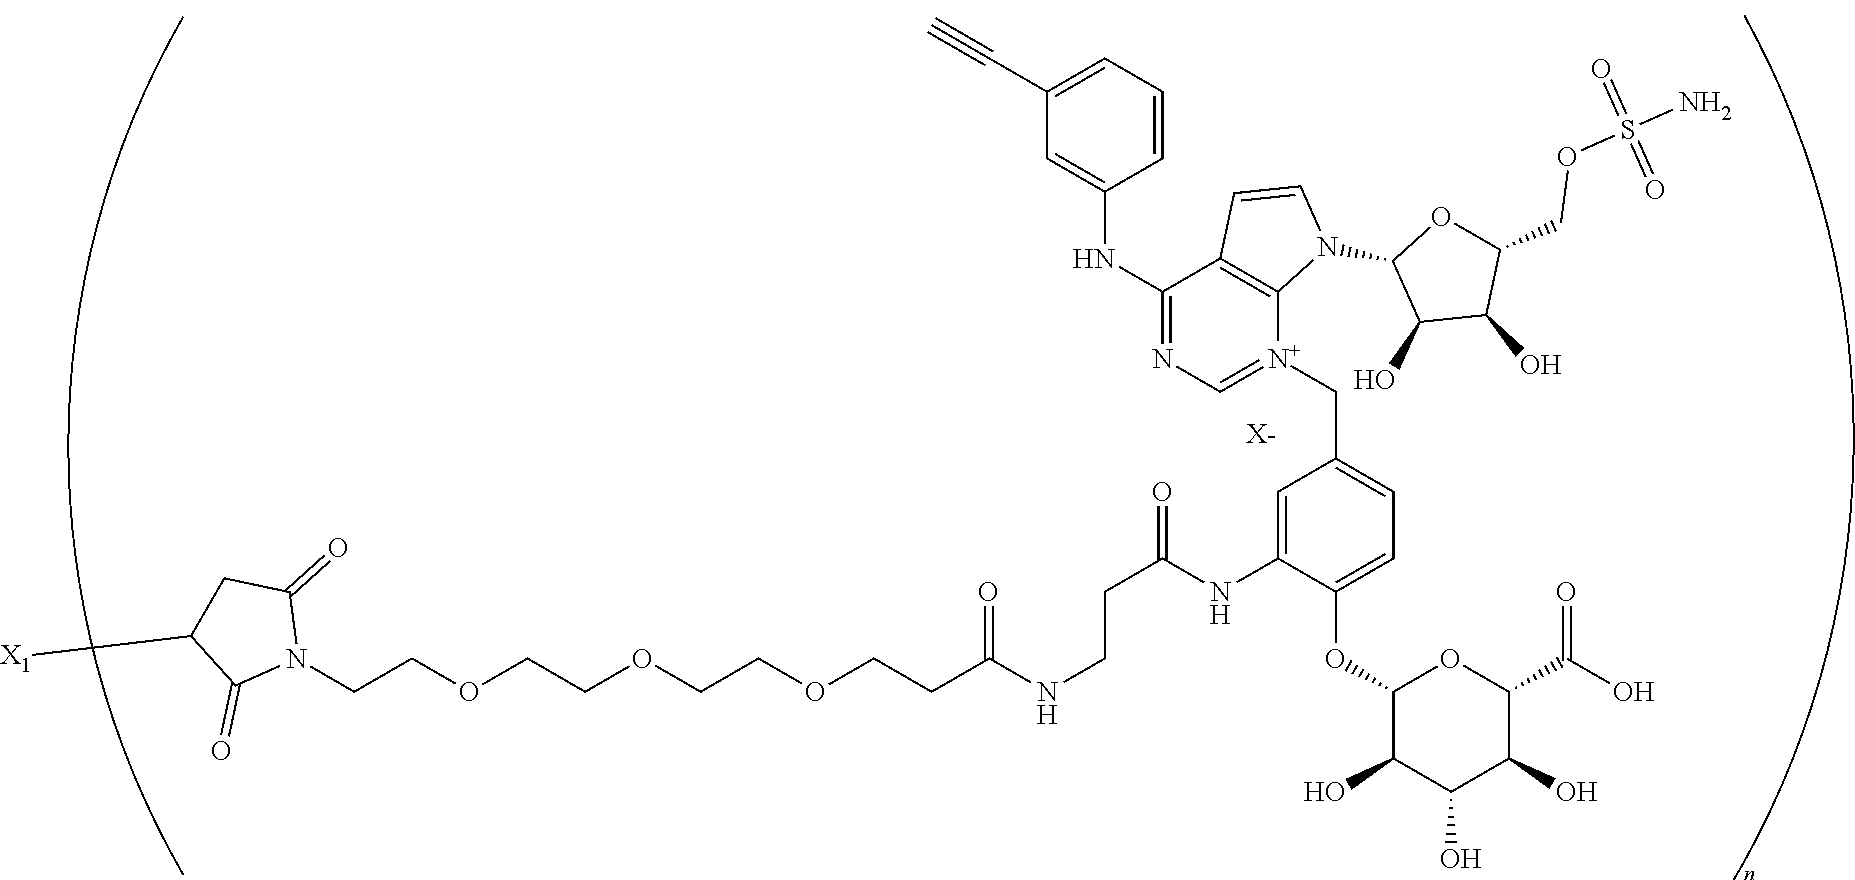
C(COCCOCCOCCC(NCCC(=O)NC1=CC(C[N+]2=CN=C(NC3=CC(C#C)=CC=C3)C3=C2N(C2C(O)C(O)C(COS(N)(=O)=O)O2)C=C3)=CC=C1OC1C(O)C(O)C(O)C(C(O)=O)O1)=O)N1C(=O)CC([X1])C1=O.[X-]
